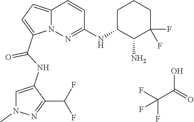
N12C(=CC=C1C(NC1=CN(C)N=C1C(F)F)=O)C=CC(NC1C(N)C(F)(F)CCC1)=N2.FC(F)(C(O)=O)F
